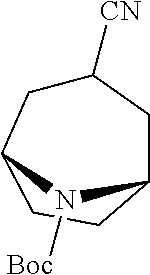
C1([CN])CC2CCC(C1)N2[Boc]
